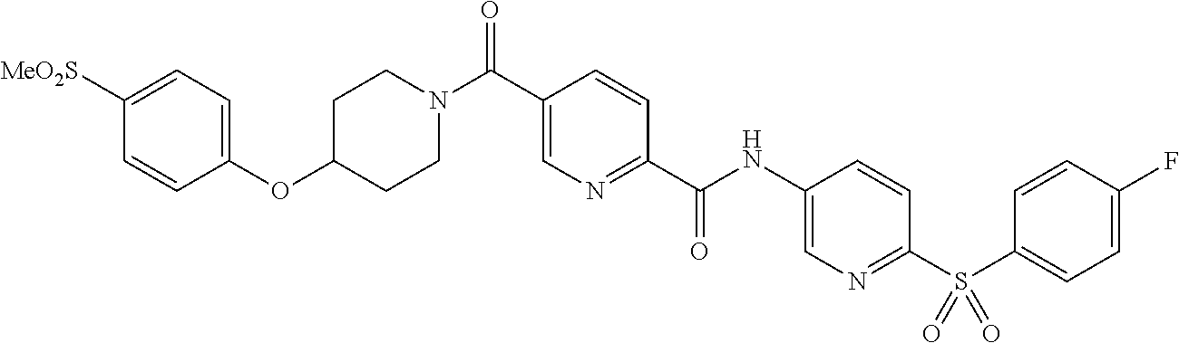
C1(OC2CCN(C(C3=CN=C(C(NC4=CN=C(S(C5=CC=C(F)C=C5)(=O)=O)C=C4)=O)C=C3)=O)CC2)=CC=C([MeO2S])C=C1
